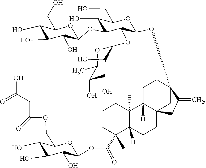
OC1C(O)C(OC(C2(C)CCCC3(C)C4([H])CCC5(OC6C(OC7OC(C)C(O)C(O)C7O)C(OC7C(O)C(O)C(O)C(CO)O7)C(O)C(CO)O6)C(=C)CC4(CCC23[H])C5)=O)OC(COC(CC(O)=O)=O)C1O
